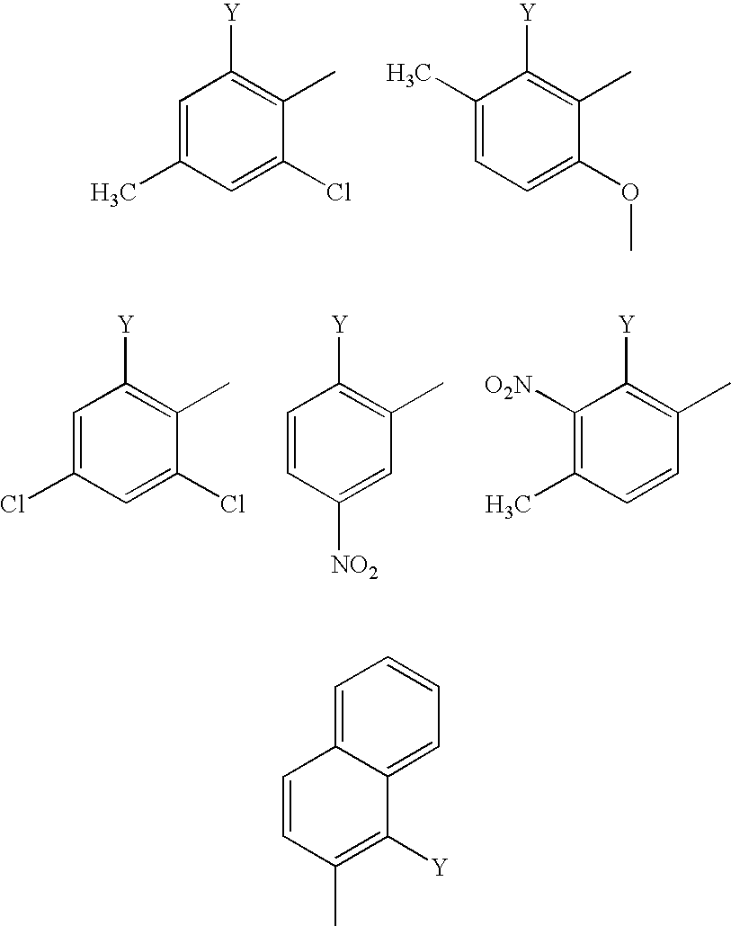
C1=C(C)C=C(Cl)C(C)=C1[Y].C1(C)=CC=C(OC)C(C)=C1[Y].C1=C(Cl)C=C(Cl)C(C)=C1[Y].C1=CC([NO2])=CC(C)=C1[Y].C1([O2N])=C(C)C=CC(C)=C1[Y].C1=C2C(=CC=C1)C([Y])=C(C)C=C2
